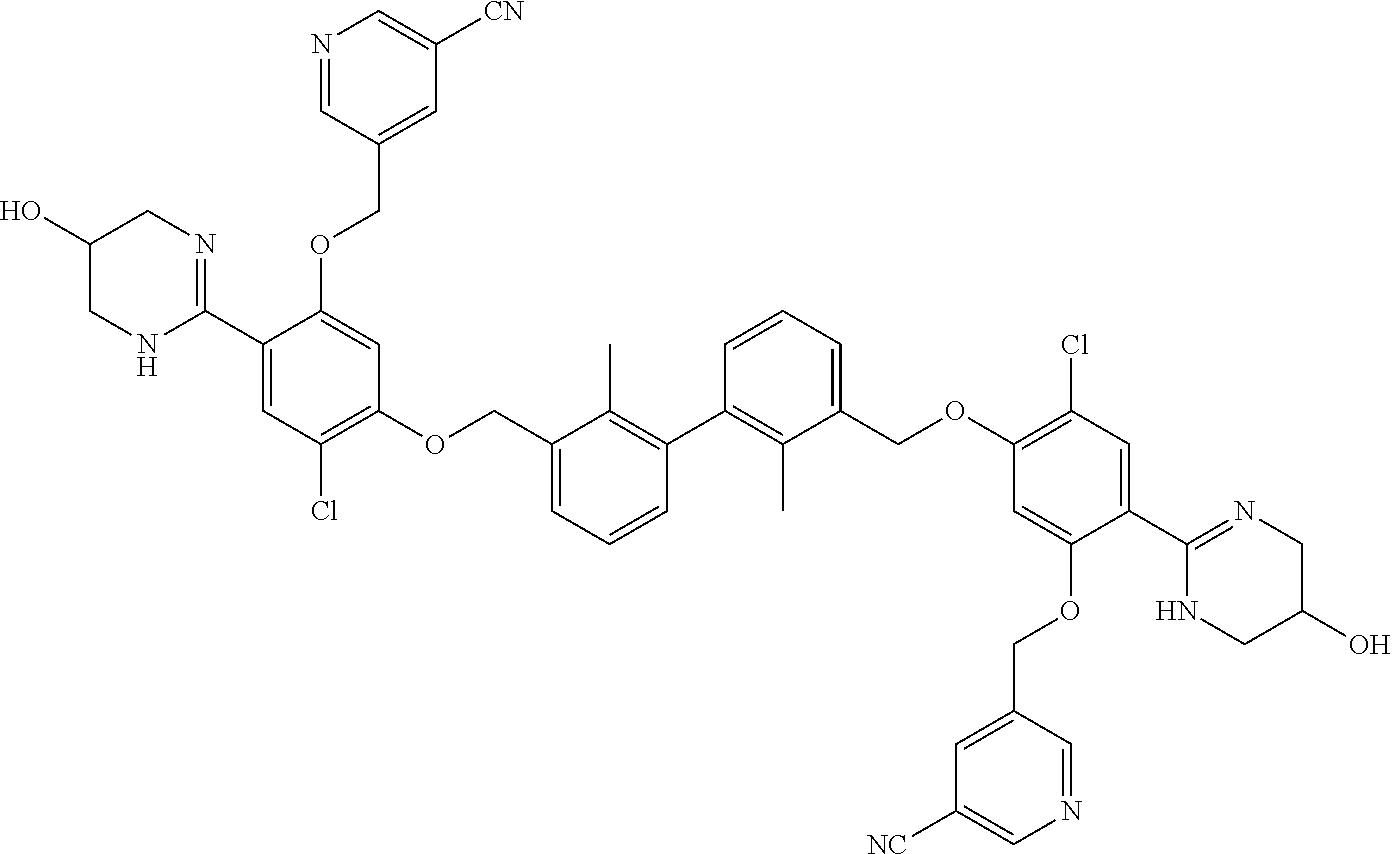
C1=CC=C(COC2=C(Cl)C=C(C3=NCC(O)CN3)C(OCC3=CC([NC])=CN=C3)=C2)C(C)=C1C1=C(C)C(COC2=C(Cl)C=C(C3=NCC(O)CN3)C(OCC3=CC([CN])=CN=C3)=C2)=CC=C1
